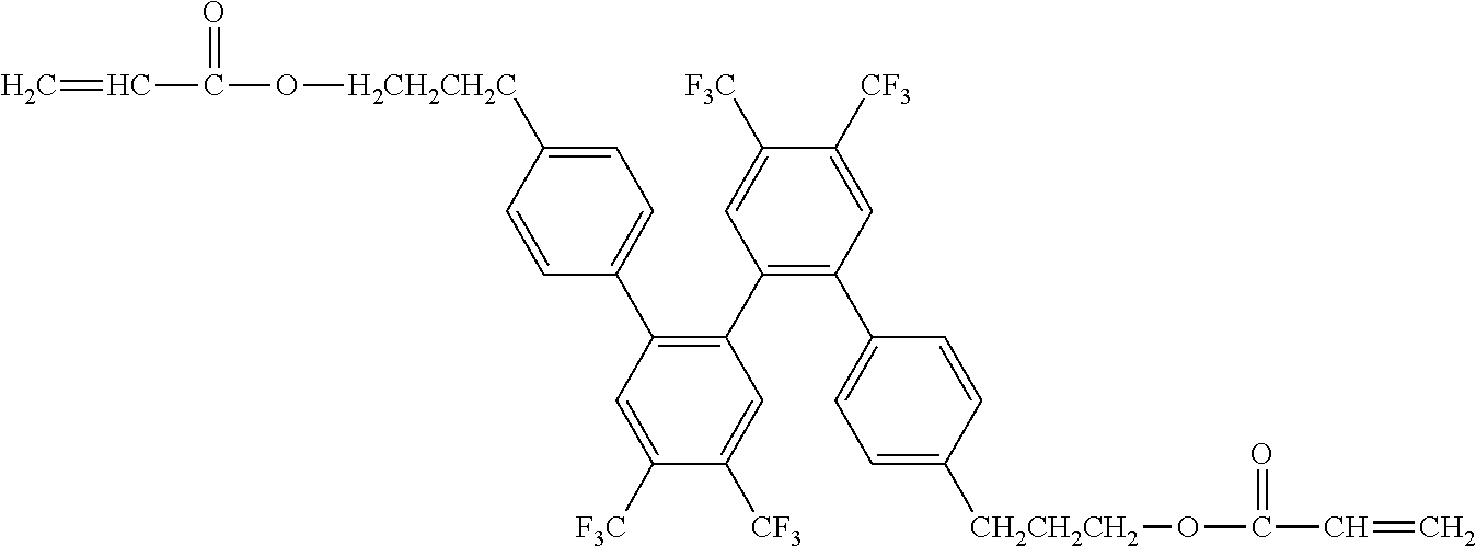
C=CC(=O)O[H2CH2CH2C]C1=CC=C(C2=C(C3=C(C4=CC=C([CH2CH2CH2]OC(C=C)=O)C=C4)C=C([CF3])C([F3C])=C3)C=C([CF3])C([F3C])=C2)C=C1
